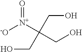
[-O][N+](C(CO)(CO)CO)=O
